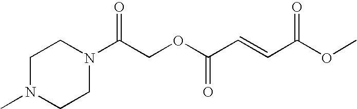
N1(C(COC(C=CC(OC)=O)=O)=O)CCN(C)CC1
